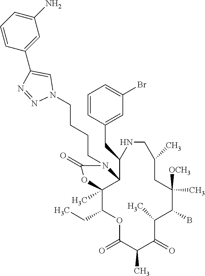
O1C(=O)C(C)C(=O)C(C)C(B)C([OCH3])(C)CC(C)CNC(CC2=CC(Br)=CC=C2)C2C(C)(C1CC)OC(=O)N2CCCCN1C=C(C2=CC(N)=CC=C2)N=N1
